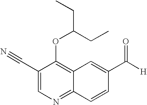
C1(C#N)=CN=C2C(=C1OC(CC)CC)C=C(C([H])=O)C=C2
